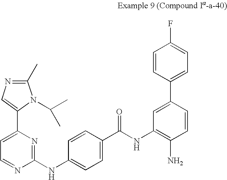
C1(C)=NC=C(C2=CC=NC(NC3=CC=C(C(NC4=C(N)C=CC(C5=CC=C(F)C=C5)=C4)=O)C=C3)=N2)N1C(C)C
